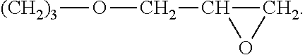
O(CC1OC1)[(CH2)3]
